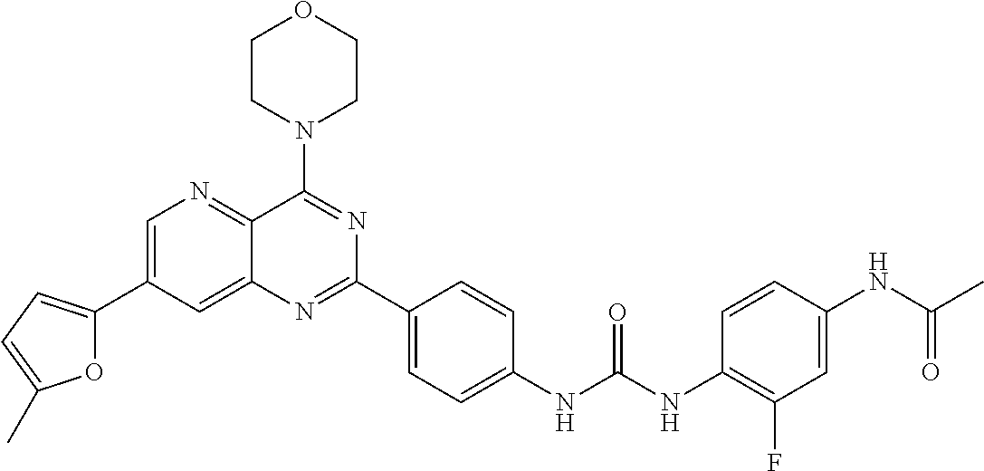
C1=C(C2=CC=C(C)O2)C=C2C(=N1)C(N1CCOCC1)=NC(C1=CC=C(NC(NC3=C(F)C=C(NC(C)=O)C=C3)=O)C=C1)=N2
